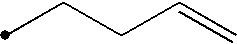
C(CC=C)C
